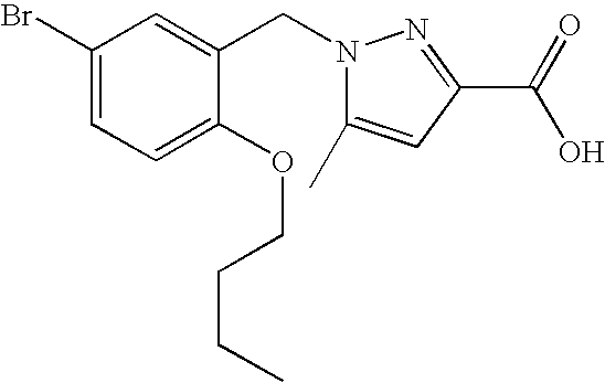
C1(Br)=CC=C(OCCCC)C(CN2C(C)=CC(C(=O)O)=N2)=C1
